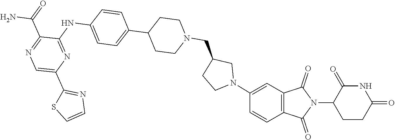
C1(C2=CN=C(C(N)=O)C(NC3=CC=C(C4CCN(CC5CCN(C6=CC7=C(C=C6)C(=O)N(C6CCC(=O)NC6=O)C7=O)C5)CC4)C=C3)=N2)=NC=CS1
